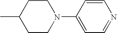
C1=NC=CC(N2CCC(C)CC2)=C1
